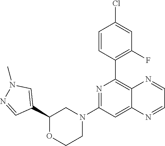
C1(C2=CN(C)N=C2)OCCN(C2=NC(C3=C(F)C=C(Cl)C=C3)=C3C(=C2)N=CC=N3)C1
